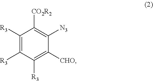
C1([R3])=C([R3])C([R3])=C([CHO])C([N3])=C1[CO2R2]
